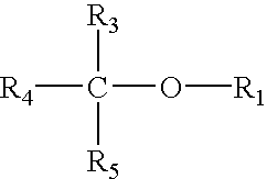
[R4]C(O[R1])([R3])[R5]
